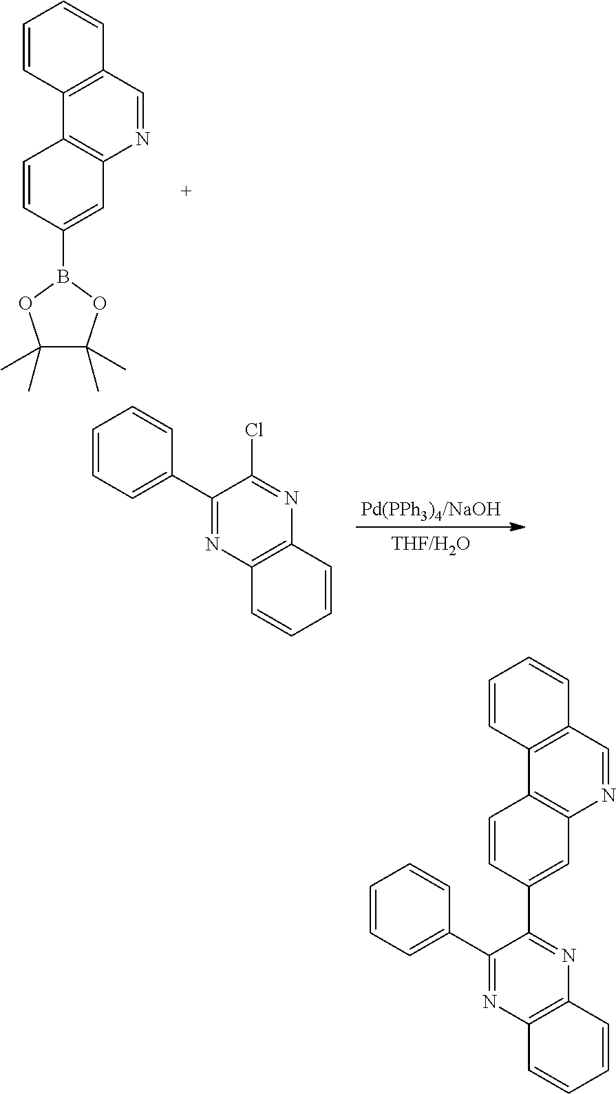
C1=CC2=C(C=C1)C=NC1=C2C=CC(B2OC(C)(C)C(C)(C)O2)=C1.C1=CC=C(C2=NC3=C(N=C2Cl)C=CC=C3)C=C1.C1=CC=C(C2=NC3=C(N=C2C2=CC4=C(C5=C(C=CC=C5)C=N4)C=C2)C=CC=C3)C=C1
